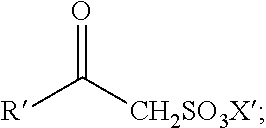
C([R])([CH2SO3X])=O
